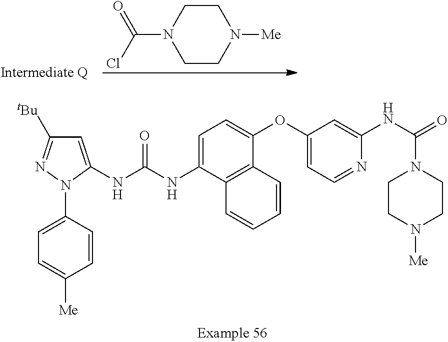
C1=C(N2C(NC(NC3=CC=C(OC4=CC=NC(NC(=O)N5CCN([Me])CC5)=C4)C4=C3C=CC=C4)=O)=CC([tBu])=N2)C=CC([Me])=C1.N1([Me])CCN(C(=O)Cl)CC1
